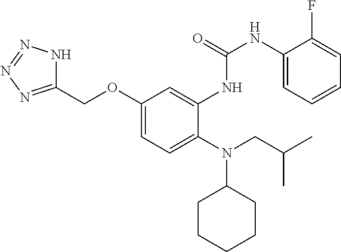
C1(OCC2=NN=NN2)=CC=C(N(CC(C)C)C2CCCCC2)C(NC(NC2=CC=CC=C2F)=O)=C1
